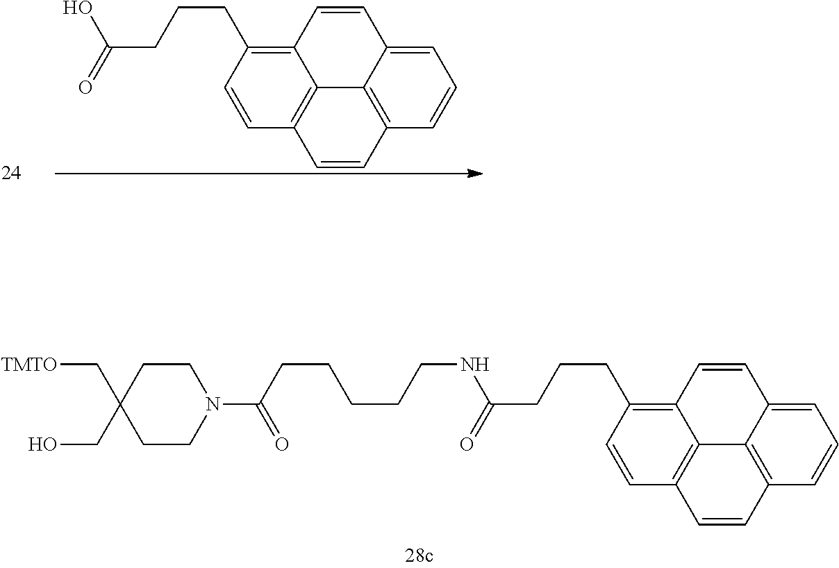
[TMTO]CC1(CO)CCN(C(=O)CCCCCNC(=O)CCCC2=C3C4=C(C=C2)C=CC2=C4C(=CC=C2)C=C3)CC1.OC(=O)CCCC1=C2C3=C(C=C1)C=CC1=C3C(=CC=C1)C=C2
